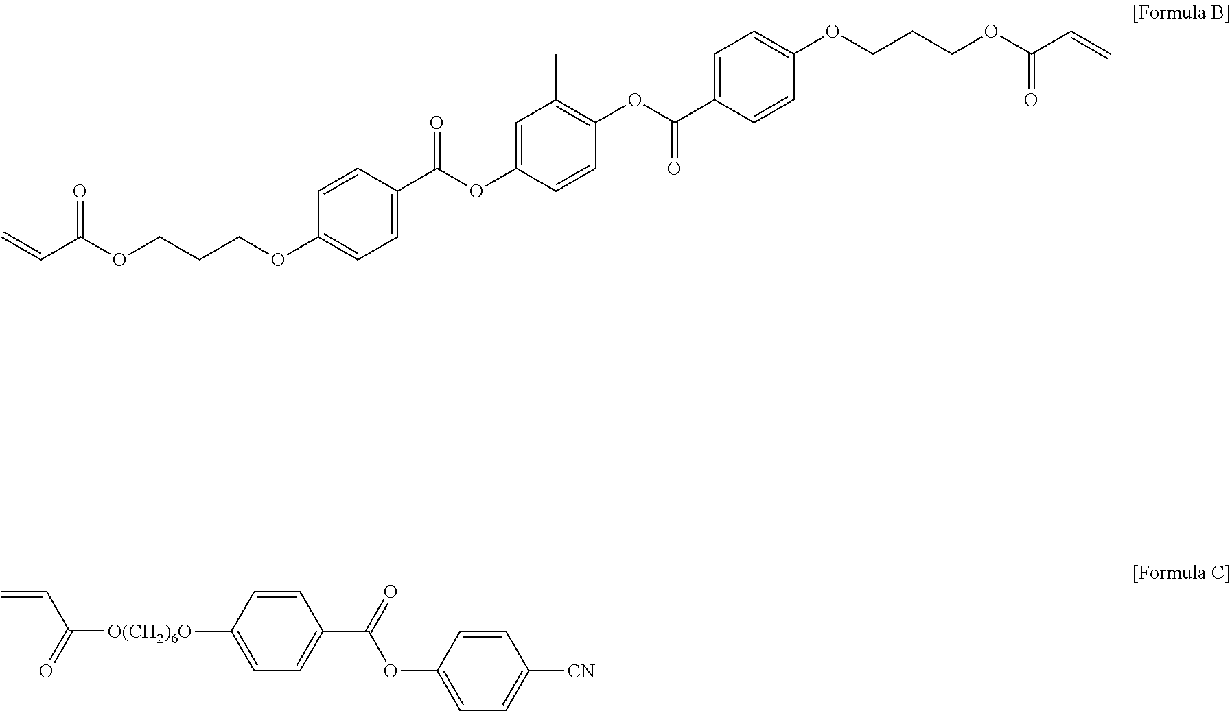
C=CC(OCCCOC1=CC=C(C(OC2=CC(C)=C(OC(C3=CC=C(OCCCOC(C=C)=O)C=C3)=O)C=C2)=O)C=C1)=O.C=CC(=O)[O(CH2)6O]C1=CC=C(C(=O)OC2=CC=C([CN])C=C2)C=C1
